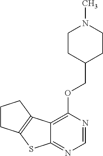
C12=C(OCC3CCN(C)CC3)N=CN=C1SC1=C2CCC1
